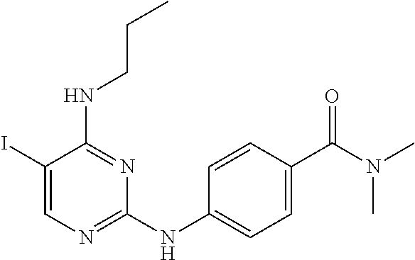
C1(I)=CN=C(NC2=CC=C(C(N(C)C)=O)C=C2)N=C1NCCC
